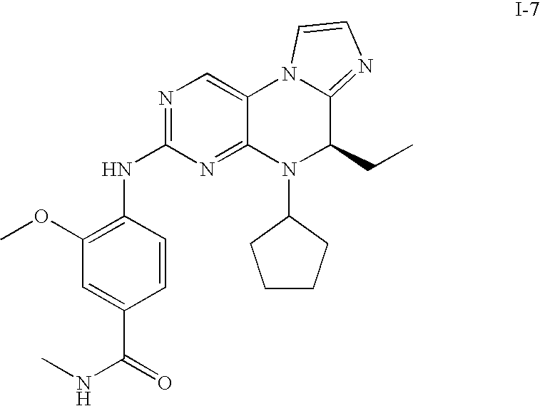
C1(OC)=C(NC2=NC=C3C(=N2)N(C2CCCC2)C(CC)C2=NC=CN32)C=CC(C(=O)NC)=C1
